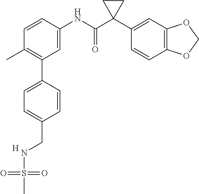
C1=C(NC(C2(C3=CC4=C(C=C3)OCO4)CC2)=O)C=CC(C)=C1C1=CC=C(CNS(=O)(=O)C)C=C1.[H]
